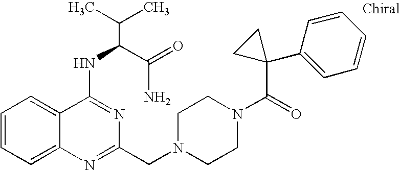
C1=CC=C2C(=C1)C(NC(C(N)=O)C(C)C)=NC(CN1CCN(C(=O)C3(C4=CC=CC=C4)CC3)CC1)=N2
